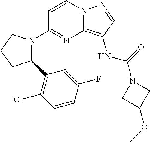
C1=CN2C(=C(NC(=O)N3CC(OC)C3)C=N2)N=C1N1C(C2=C(Cl)C=CC(F)=C2)CCC1
